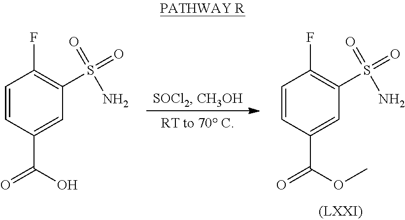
C1=CC(C(=O)OC)=CC(S(=O)(=O)N)=C1F.C1=CC(C(=O)O)=CC(S(=O)(=O)N)=C1F
